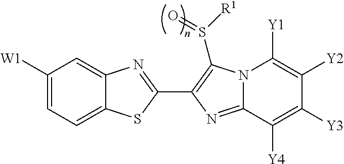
C1([W1])=CC=C2C(=C1)N=C(C1=C(S([R1])=O)N3C(=N1)C([Y4])=C([Y3])C([Y2])=C3[Y1])S2
